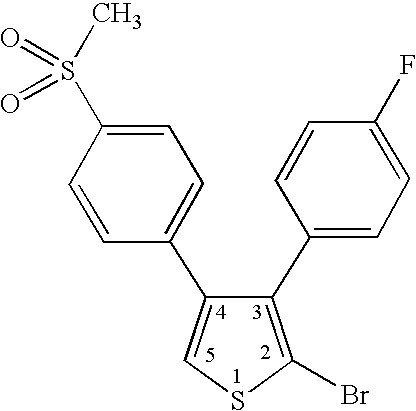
C1(C2=CC=C(F)C=C2)=C(Br)SC=C1C1=CC=C(S(=O)(=O)C)C=C1
